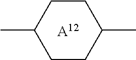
C1CC(C)CCC1C.[A12]
